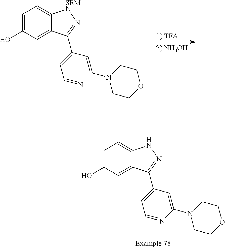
C1=C(O)C=C2C(=C1)NN=C2C1=CC=NC(N2CCOCC2)=C1.[1) TFA].[2) NH4OH].C1=C(O)C=C2C(=C1)[SEMN]N=C2C1=CC=NC(N2CCOCC2)=C1
